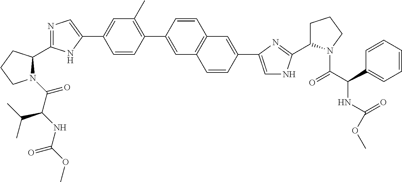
N1(C(=O)C(NC(OC)=O)C(C)C)C(C2=NC=C(C3=CC(C)=C(C4=CC5=C(C=C4)C=C(C4=CNC(C6CCCN6C(C(C6=CC=CC=C6)NC(OC)=O)=O)=N4)C=C5)C=C3)N2)CCC1
